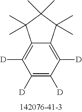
[D]C1=C2C(=C([D])C([D])=C1[D])C(C)(C)C(C)(C)C2(C)C
